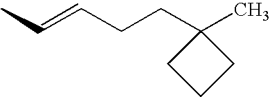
CC=CCCC1(C)CCC1
